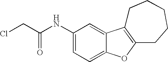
C(C(NC1=CC=C2C(=C1)C1=C(O2)CCCCC1)=O)Cl
